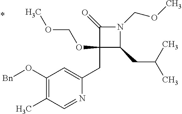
C1(CC2=CC(O[Bn])=C(C)C=N2)(OCOC)C(CC(C)C)N(COC)C1=O
